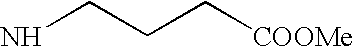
NCCC[COOMe]
